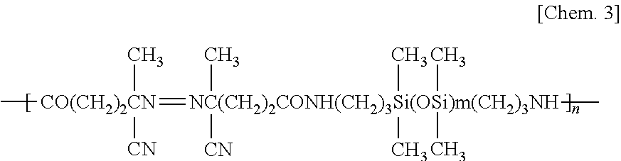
C[CO(CH2)2CN](=[NC(CH2)2CONH(CH2)3Si(OSi)m(CH2)3NH](C)(C)([CN])(C)(C)(C)C)(C)[CN]
